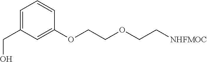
C1=C(CO)C=C(OCCOCC[NHFMOC])C=C1
